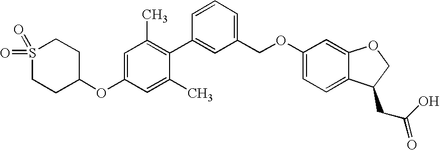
C1=C(OC2CCS(=O)(=O)CC2)C=C(C)C(C2=CC(COC3=CC=C4C(=C3)OCC4CC(O)=O)=CC=C2)=C1C
